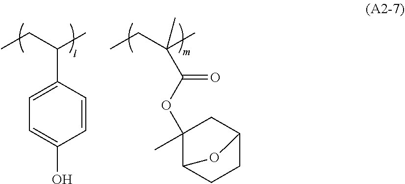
C1=C(C(CC)C)C=CC(O)=C1.C(CC)(C)(C)C(OC1(C)C2CCC(C1)O2)=O
